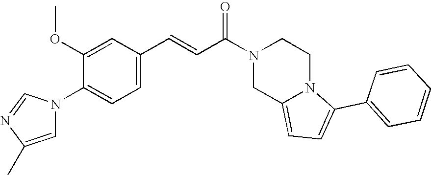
C1(OC)=CC(C=CC(N2CC3=CC=C(C4=CC=CC=C4)N3CC2)=O)=CC=C1N1C=C(C)N=C1
